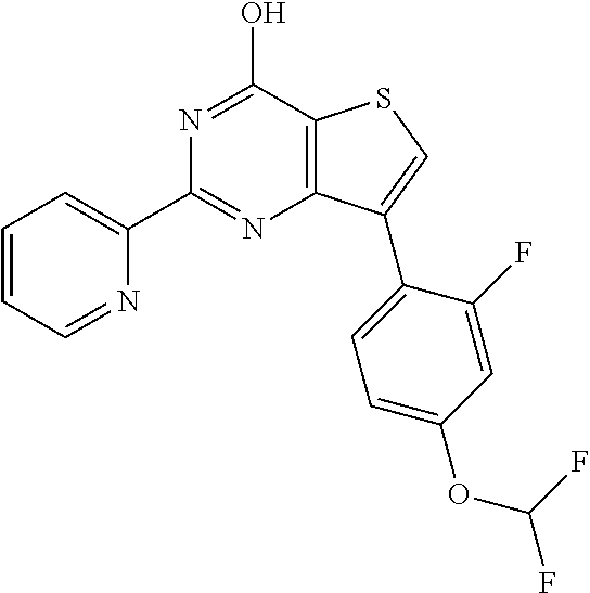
N1=C(O)C2=C(N=C1C1=CC=CC=N1)C(C1=CC=C(OC(F)F)C=C1F)=CS2
